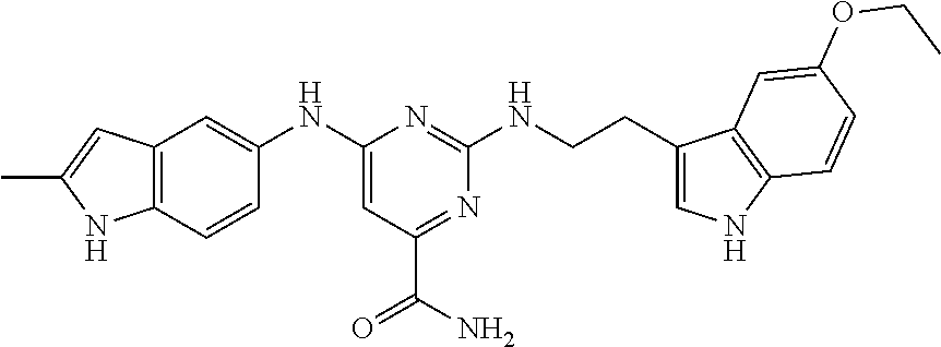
C12=C(C=CC(NC3=CC(C(=O)N)=NC(NCCC4=CNC5=C4C=C(OCC)C=C5)=N3)=C1)NC(C)=C2
